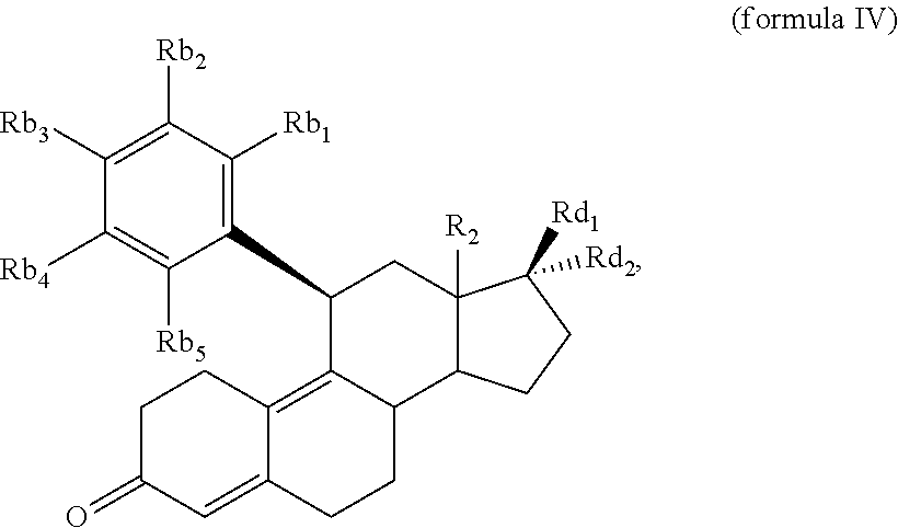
C1C(=O)C=C2C(=C3C(CC2)C2C([R2])(CC3C3=C([Rb1])C([Rb2])=C([Rb3])C([Rb4])=C3[Rb5])C([Rd1])([Rd2])CC2)C1
